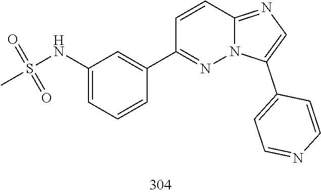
C1(C2=CC=NC=C2)=CN=C2C=CC(C3=CC(NS(=O)(=O)C)=CC=C3)=NN12
